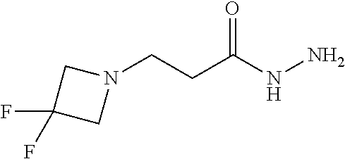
C(N1CC(F)(F)C1)CC(NN)=O
